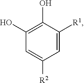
C1=C([R1])C(O)=C(O)C=C1[R2]
